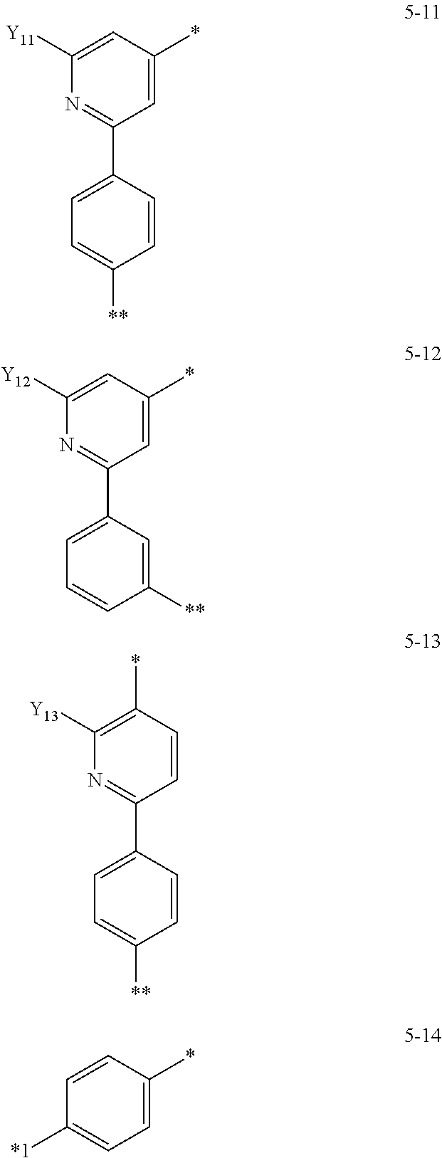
C1=C(*)C=C([Y11])N=C1C1=CC=C([**])C=C1.C1=C(*)C=C([Y12])N=C1C1=CC=CC([**])=C1.C1=CC(*)=C([Y13])N=C1C1=CC=C([**])C=C1.C1=C(*)C=CC([*1])=C1
